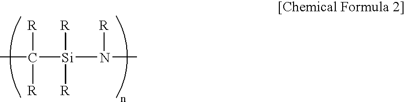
CC([Si](N(C)[R])([R])[R])([R])[R]
